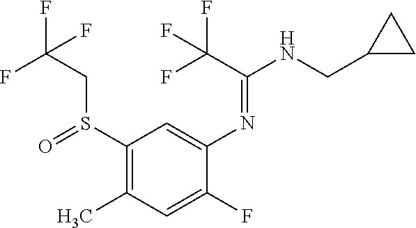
S(C1=C(C)C=C(F)C(N=C(C(F)(F)F)NCC2CC2)=C1)(CC(F)(F)F)=O
